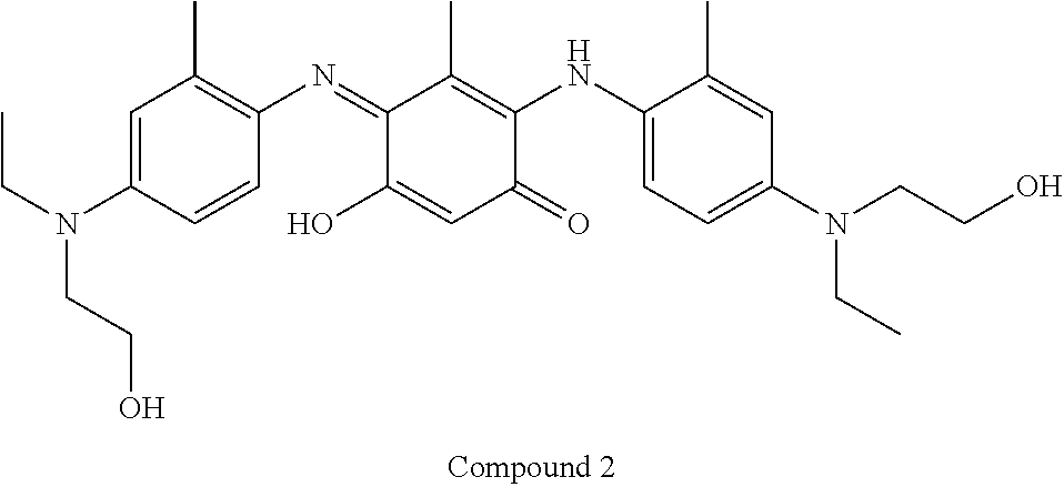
C1=C(N(CC)CCO)C=CC(N=C2C(O)=CC(=O)C(NC3=CC=C(N(CCO)CC)C=C3C)=C2C)=C1C
